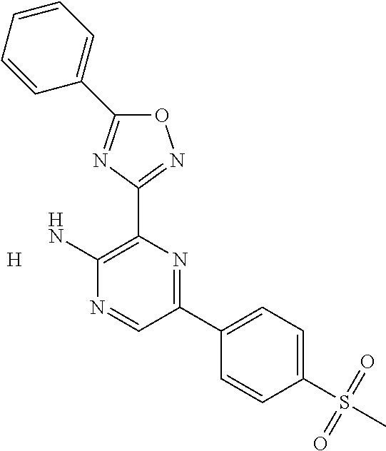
O1C(C2=CC=CC=C2)=NC(C2=C(N)N=CC(C3=CC=C(S(C)(=O)=O)C=C3)=N2)=N1.[H]
